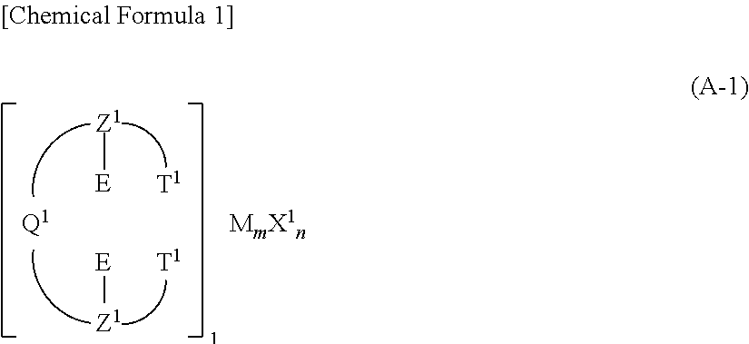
[Z1][E].[Z1][E].[Q1].[T1].[T1].[MmX1n]
